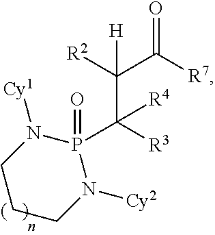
C1CN([Cy2])P(=O)(C([R3])(C([R2])(C([R7])=O)[H])[R4])N([Cy1])C1
